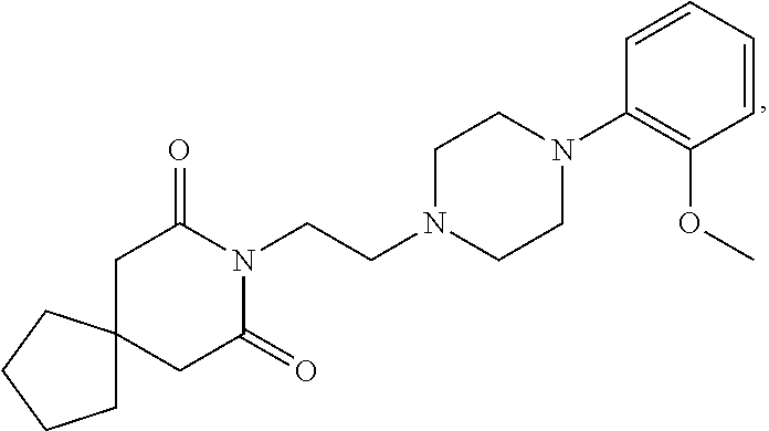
C1CCCC12CC(=O)N(CCN1CCN(C3=C(OC)C=CC=C3)CC1)C(=O)C2
